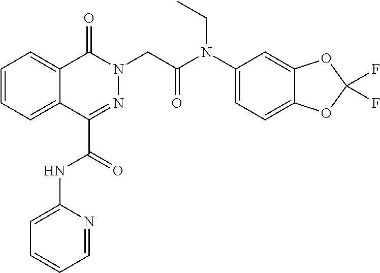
C1=CC=C2C(=C1)C(=O)N(CC(N(C1=CC=C3C(=C1)OC(F)(F)O3)CC)=O)N=C2C(NC1=CC=CC=N1)=O
